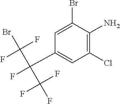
C1=C(Br)C(N)=C(Cl)C=C1C(C(F)(F)Br)(C(F)(F)F)F
